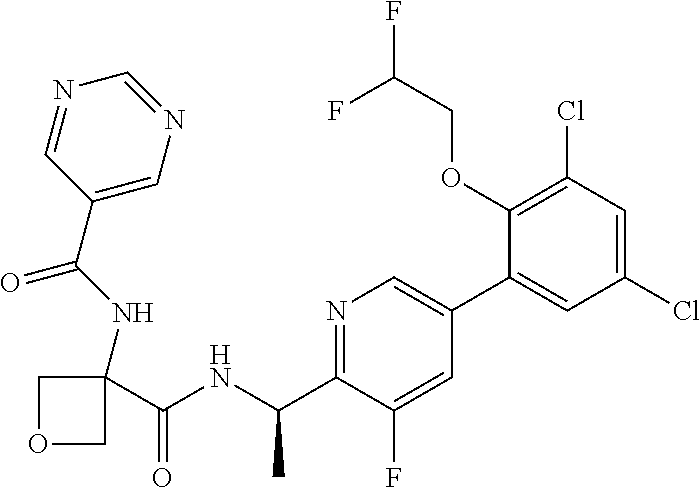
N(C(C)C1=NC=C(C2=CC(Cl)=CC(Cl)=C2OCC(F)F)C=C1F)C(C1(NC(=O)C2=CN=CN=C2)COC1)=O
